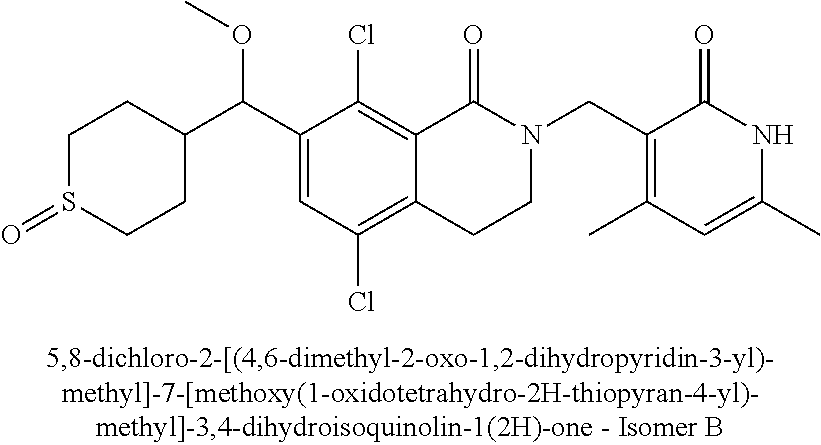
C12=C(Cl)C=C(C(C3CCS(=O)CC3)OC)C(Cl)=C1C(=O)N(CC1=C(C)C=C(C)NC1=O)CC2
